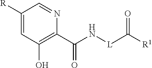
[R]C1=CC(O)=C(C(N[L]C([R1])=O)=O)N=C1
